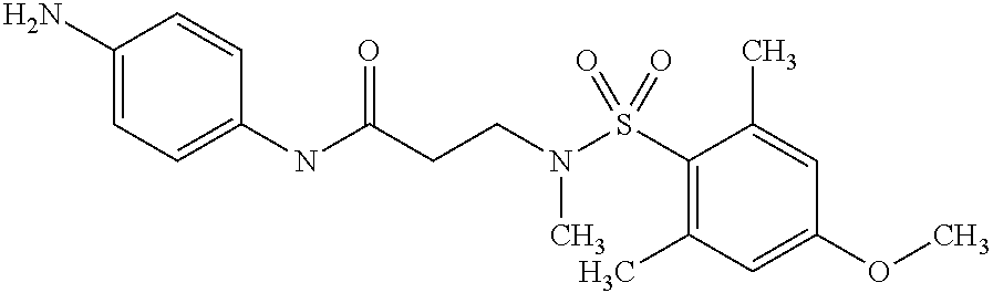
C1(NC(CCN(S(C2=C(C)C=C(OC)C=C2C)(=O)=O)C)=O)=CC=C(N)C=C1
